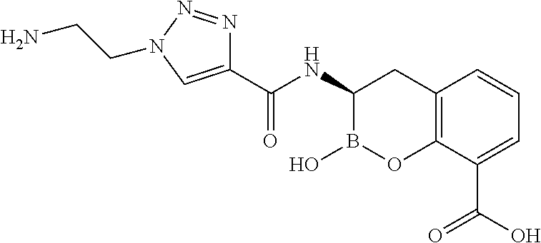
C12=C(C(C(O)=O)=CC=C1)OB(O)C(NC(C1=CN(CCN)N=N1)=O)C2
